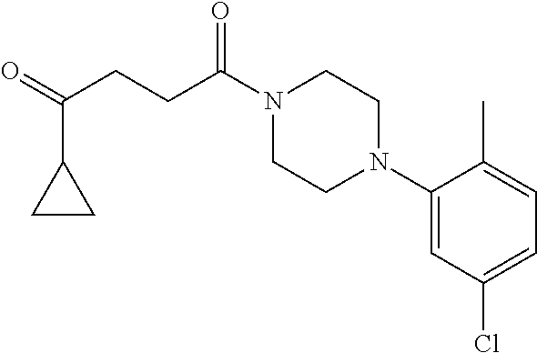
C1(N2CCN(C(CCC(=O)C3CC3)=O)CC2)=CC(Cl)=CC=C1C
